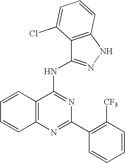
C12=C(N=C(C3=C([CF3])C=CC=C3)N=C1NC1=NNC3=C1C(Cl)=CC=C3)C=CC=C2
